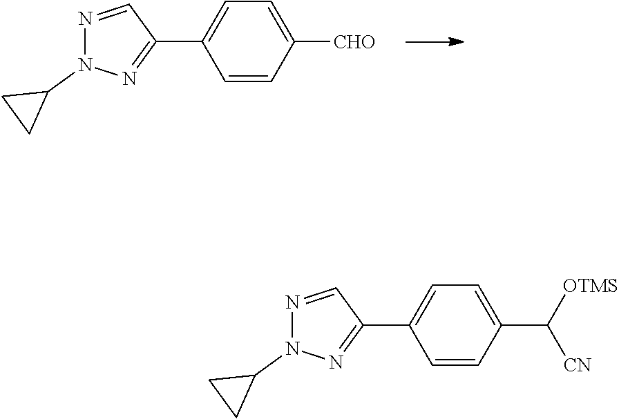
C1=C(C2=NN(C3CC3)N=C2)C=CC([CHO])=C1.C1=C(C2=NN(C3CC3)N=C2)C=CC(C([OTMS])[CN])=C1
